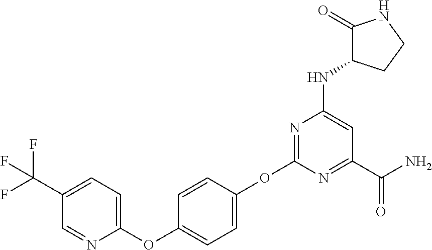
N1=C(OC2=CC=C(OC3=CC=C(C(F)(F)F)C=N3)C=C2)N=C(C(N)=O)C=C1NC1CCNC1=O
